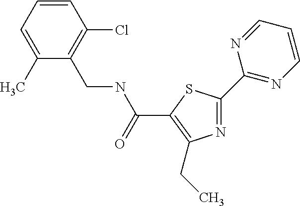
N1=C(C2=NC=CC=N2)SC(C(NCC2=C(Cl)C=CC=C2C)=O)=C1CC
